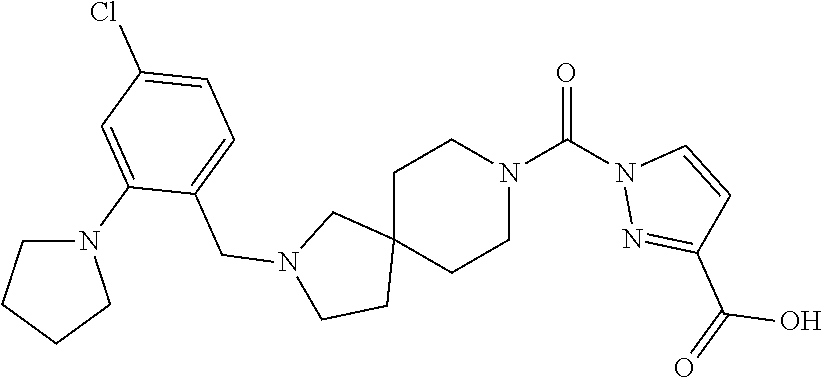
C1C2(CCN(C(=O)N3N=C(C(O)=O)C=C3)C1)CN(CC1=CC=C(Cl)C=C1N1CCCC1)CC2
